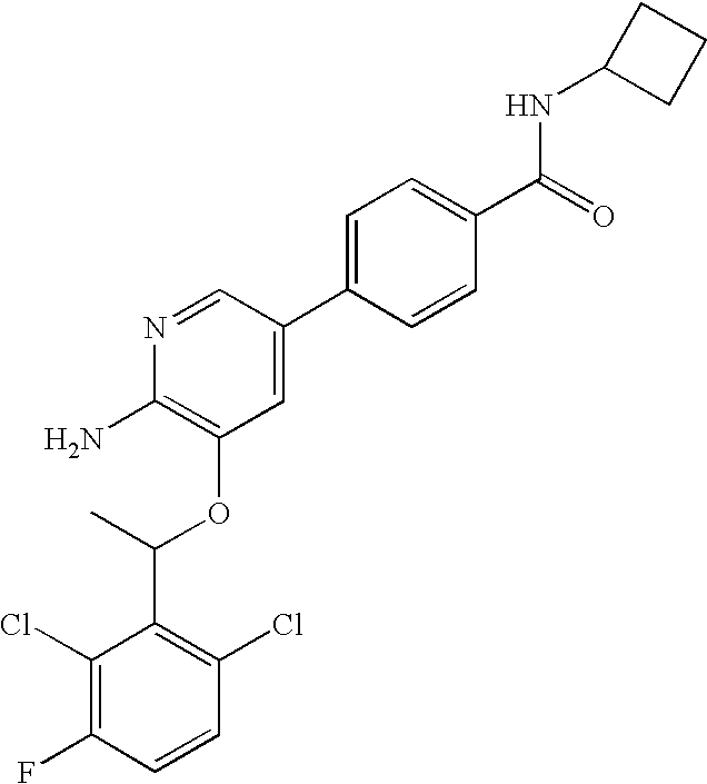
C1(Cl)=C(F)C=CC(Cl)=C1C(C)OC1=C(N)N=CC(C2=CC=C(C(=O)NC3CCC3)C=C2)=C1
